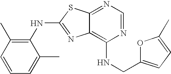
N1=CN=C2C(=C1NCC1=CC=C(C)O1)N=C(NC1=C(C)C=CC=C1C)S2
